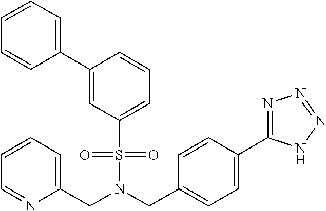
C(N(S(=O)(=O)C1=CC=CC(C2=CC=CC=C2)=C1)CC1=CC=C(C2=NN=NN2)C=C1)C1=CC=CC=N1
